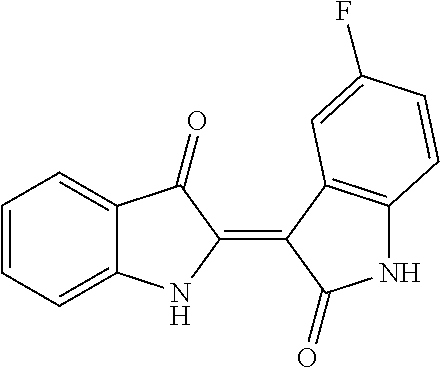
C1=CC=C2C(=C1)C(=O)C(=C1C(=O)NC3=C1C=C(F)C=C3)N2
